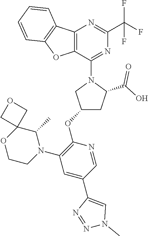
C12=C(C(N3CC(OC4=C(N5CCOC6(C5C)COC6)C=C(C5=CN(C)N=N5)C=N4)CC3C(O)=O)=NC(C(F)(F)F)=N1)OC1=C2C=CC=C1
